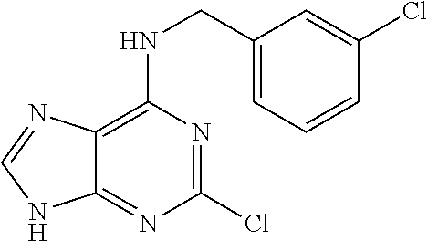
C1(CNC2=C3C(=NC(Cl)=N2)NC=N3)=CC=CC(Cl)=C1
